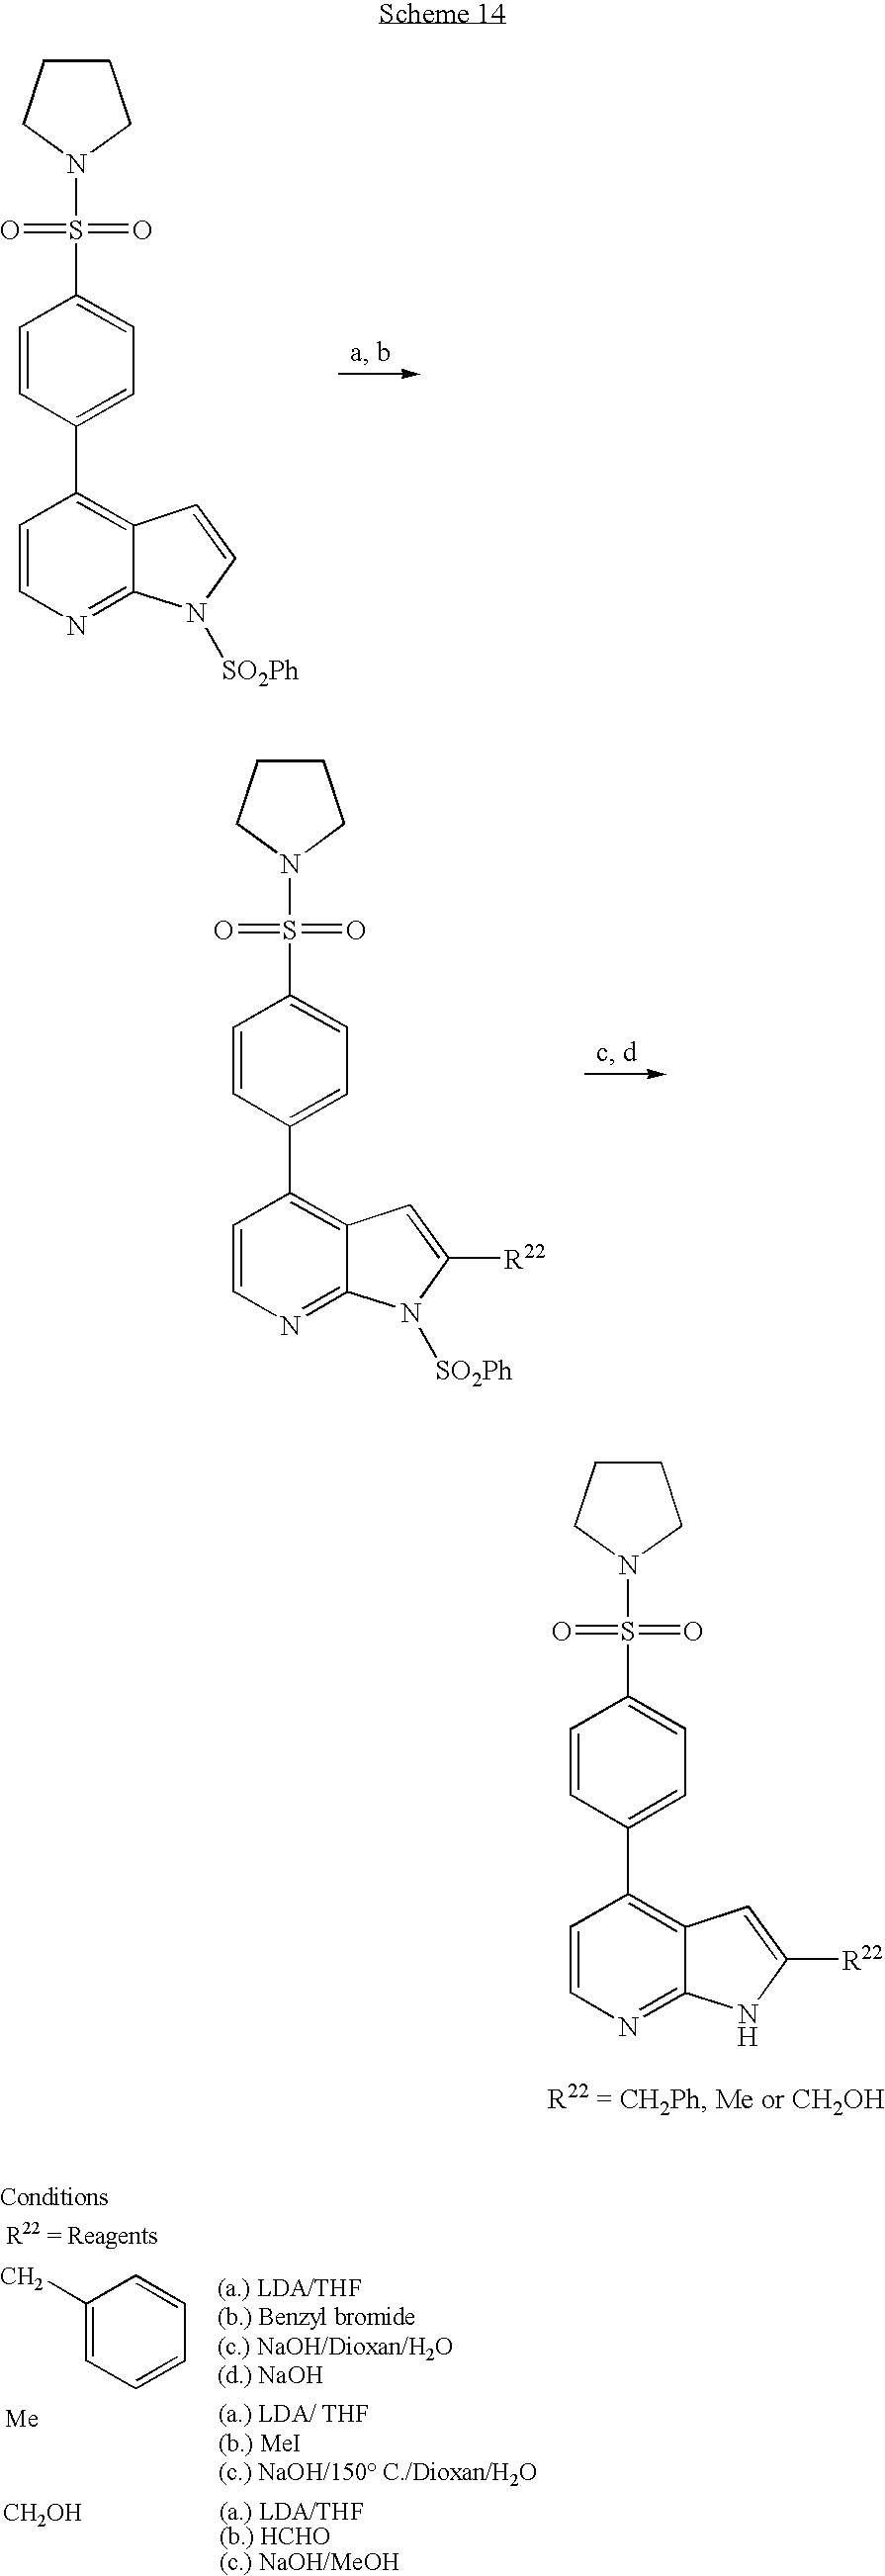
C1=CC(C2=C3C(=NC=C2)N([SO2Ph])C=C3)=CC=C1S(N1CCCC1)(=O)=O.C1=CC(C2=C3C(=NC=C2)N([SO2Ph])C([R22])=C3)=CC=C1S(N1CCCC1)(=O)=O.C1=CC(C2=C3C(=NC=C2)NC([R22])=C3)=CC=C1S(N1CCCC1)(=O)=O.C1(C)=CC=CC=C1.[CH2OH]
